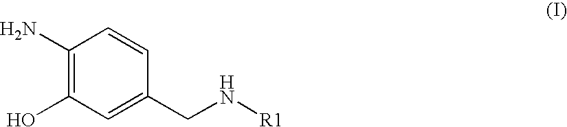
C1(N)=C(O)C=C(CN[R1])C=C1
